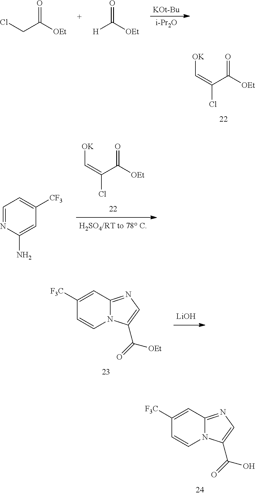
[OK]C=C(Cl)C([OEt])=O.[KOt-Bu].[i-Pr2O].ClCC([OEt])=O.[H]C([OEt])=O.C1([F3C])=CC2=NC=C(C(=O)[OEt])N2C=C1.[LiOH].C1([F3C])=CC2=NC=C(C(=O)O)N2C=C1.[OK]C=C(Cl)C([OEt])=O.C1=NC(N)=CC([CF3])=C1
